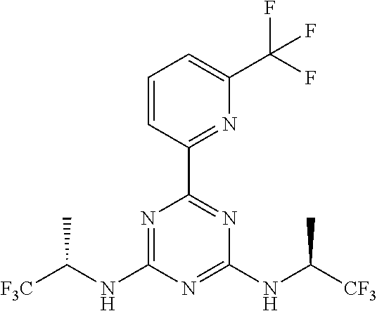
C1=CC(C2=NC(NC([CF3])C)=NC(NC([F3C])C)=N2)=NC(C(F)(F)F)=C1
